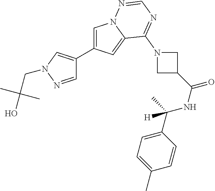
C1=NN(CC(O)(C)C)C=C1C1=CN2C(=C1)C(N1CC(C(NC(C3=CC=C(C)C=C3)(C)[H])=O)C1)=NC=N2
